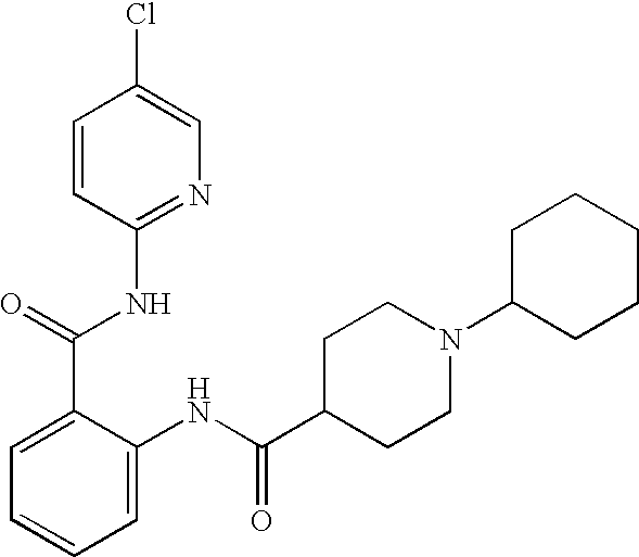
C1=CC(NC(C2=CC=CC=C2NC(C2CCN(C3CCCCC3)CC2)=O)=O)=NC=C1Cl
